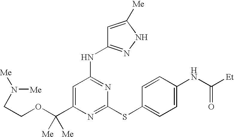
C1(C(OCCN([Me])[Me])([Me])[Me])=CC(NC2=NNC([Me])=C2)=NC(SC2=CC=C(NC([Et])=O)C=C2)=N1
